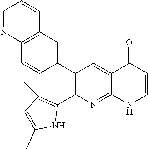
C12=C(C=C(C3=C(C4=C(C)C=C(C)N4)N=C4C(=C3)C(=O)C=CN4)C=C1)C=CC=N2
